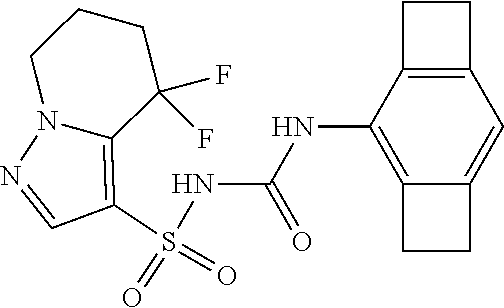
S(NC(NC1=C2C(=CC3=C1CC3)CC2)=O)(C1=C2N(N=C1)CCCC2(F)F)(=O)=O
